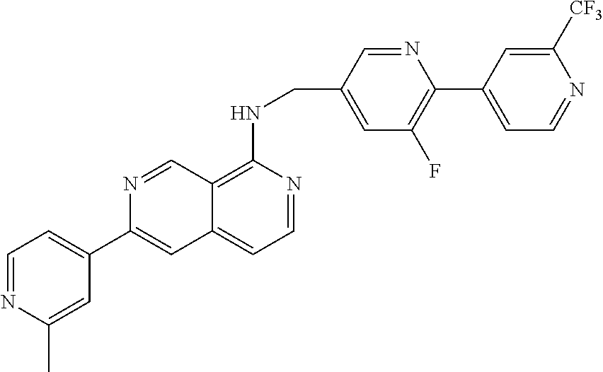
C12=C(NCC3=CC(F)=C(C4=CC=NC([CF3])=C4)N=C3)N=CC=C1C=C(C1=CC=NC(C)=C1)N=C2
